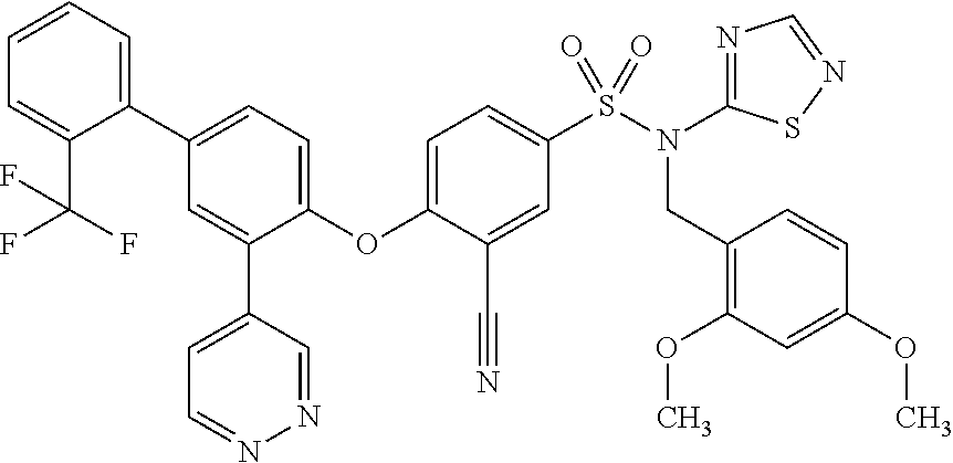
C1=C(C(F)(F)F)C(C2=CC=C(OC3=CC=C(S(N(CC4=C(OC)C=C(OC)C=C4)C4=NC=NS4)(=O)=O)C=C3C#N)C(C3=CC=NN=C3)=C2)=CC=C1
